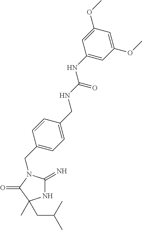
N1C(=N)N(CC2=CC=C(CNC(NC3=CC(OC)=CC(OC)=C3)=O)C=C2)C(=O)C1(CC(C)C)C
